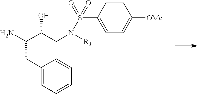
NC(C(CN([R3])S(=O)(C1=CC=C([OMe])C=C1)=O)O)CC1=CC=CC=C1
